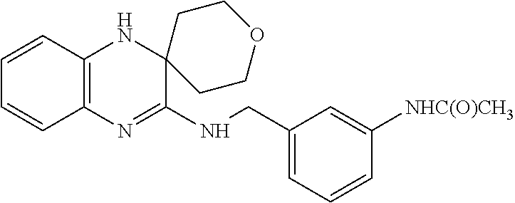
C1=CC2=C(C=C1)N=C(NCC1=CC=CC([NHC(O)CH3])=C1)C1(N2)CCOCC1
